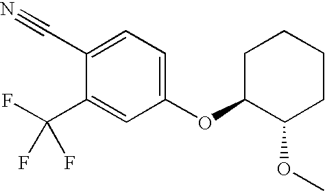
C1(C(F)(F)F)=CC(OC2CCCCC2OC)=CC=C1C#N
